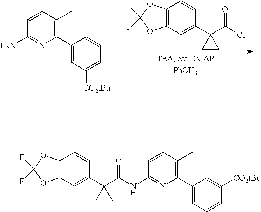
C1(C2=C(C)C=CC(N)=N2)=CC([CO2tBu])=CC=C1.C12=C(C=C(C3(C(Cl)=O)CC3)C=C1)OC(F)(F)O2.C12=C(C=C(C3(C(NC4=NC(C5=CC=CC([CO2tBu])=C5)=C(C)C=C4)=O)CC3)C=C1)OC(F)(F)O2
